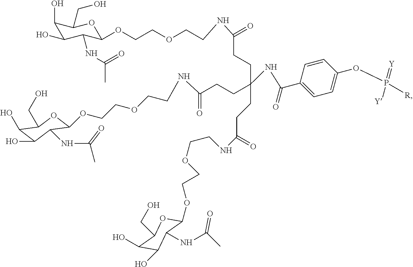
C(C(NC(C1=CC=C(OP(=[Y])([R])[Y])C=C1)=O)(CCC(NCCOCCOC1C(NC(C)=O)C(O)C(O)C(CO)O1)=O)CCC(NCCOCCOC1C(NC(C)=O)C(O)C(O)C(CO)O1)=O)CC(NCCOCCOC1C(NC(C)=O)C(O)C(O)C(CO)O1)=O
